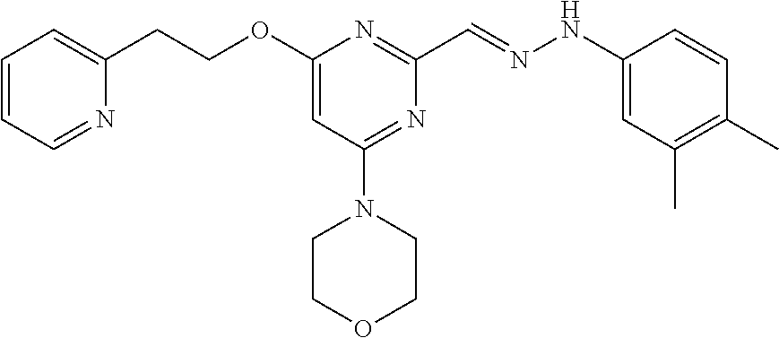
C1(CCOC2=CC(N3CCOCC3)=NC(C=NNC3=CC(C)=C(C)C=C3)=N2)=CC=CC=N1
